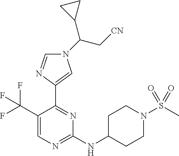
C1(C(F)(F)F)=CN=C(NC2CCN(S(=O)(C)=O)CC2)N=C1C1=CN(C(C[CN])C2CC2)C=N1
